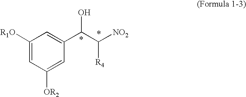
C1=C([R1O])C=C(C(C([R4])[NO2])O)C=C1[OR2]
